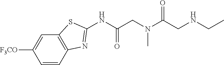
C1([F3CO])=CC2=C(C=C1)N=C(NC(CN(C(CNCC)=O)C)=O)S2
